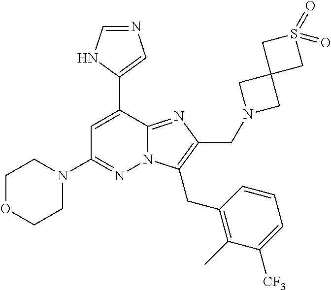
C1=C(C2=CN=CN2)C2=NC(CN3CC4(C3)CS(=O)(=O)C4)=C(CC3=C(C)C([CF3])=CC=C3)N2N=C1N1CCOCC1
